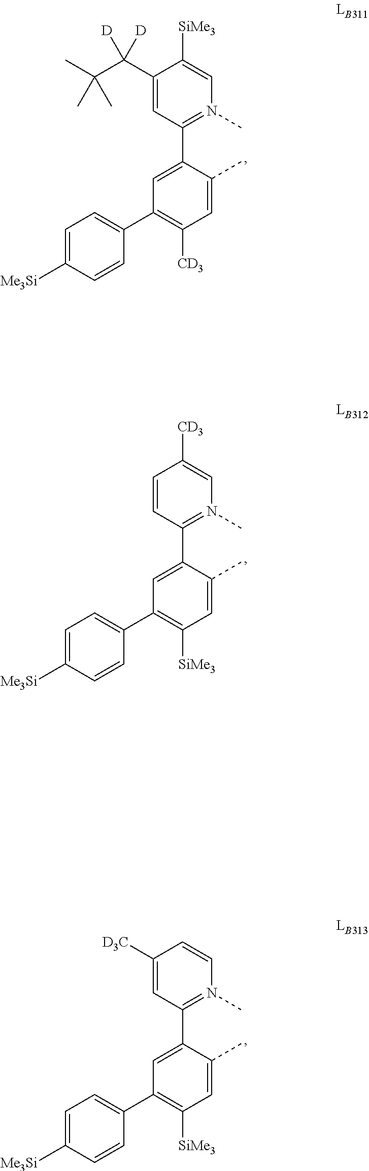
C1(C2=CC=C([Me3Si])C=C2)=C([CD3])C=C(C)C(C2=N(C)C=C([SiMe3])C(C(C(C)(C)C)([D])[D])=C2)=C1.C1(C2=CC=C([Me3Si])C=C2)=C([SiMe3])C=C(C)C(C2=N(C)C=C([CD3])C=C2)=C1.C1(C2=CC=C([Me3Si])C=C2)=C([SiMe3])C=C(C)C(C2=N(C)C=CC([D3C])=C2)=C1
